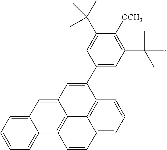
C12=CC=CC=C1C1=C3C(=C2)C=C(C2=CC(C(C)(C)C)=C([OCH3])C(C(C)(C)C)=C2)C2=C3C(=CC=C2)C=C1
